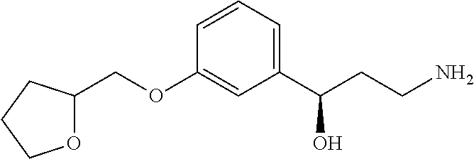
O1C(COC2=CC(C(CCN)O)=CC=C2)CCC1
